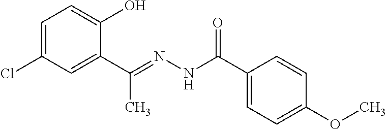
C1=C(Cl)C=C(C(=NNC(C2=CC=C(OC)C=C2)=O)C)C(O)=C1
